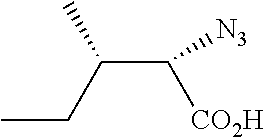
CCC(C([CO2H])[N3])C
